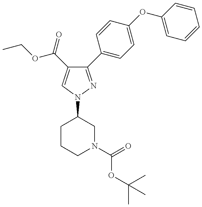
C1(C2=CC=C(OC3=CC=CC=C3)C=C2)=NN(C2CCCN(C(=O)OC(C)(C)C)C2)C=C1C(=O)OCC
